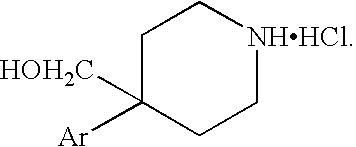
C1C([Ar])([HOH2C])CC[NHHCl]C1
